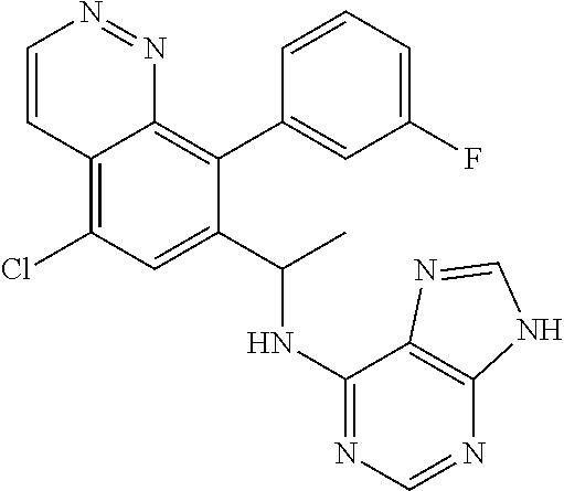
C1=CC2=C(Cl)C=C(C(NC3=NC=NC4=C3N=CN4)C)C(C3=CC(F)=CC=C3)=C2N=N1
